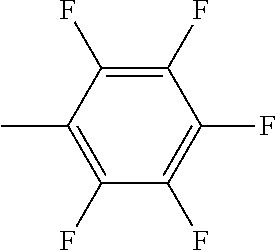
C1(F)=C(F)C(F)=C(F)C(C)=C1F
